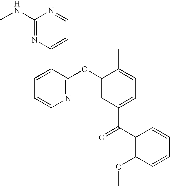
C1(NC)=NC(C2=CC=CN=C2OC2=CC(C(C3=C(OC)C=CC=C3)=O)=CC=C2C)=CC=N1
